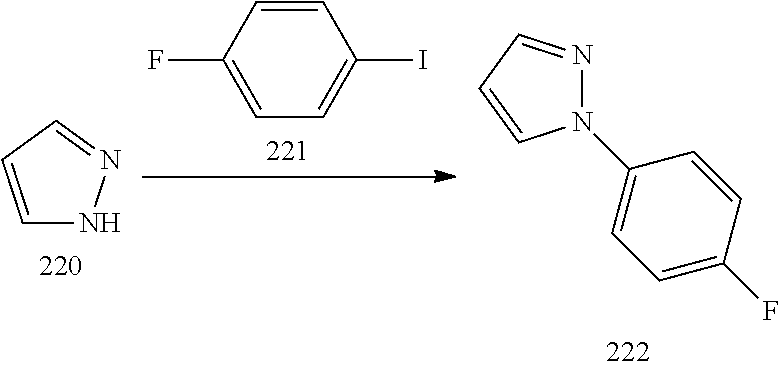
C1=CC=NN1.C1=CC(F)=CC=C1I.C1(N2N=CC=C2)=CC=C(F)C=C1
